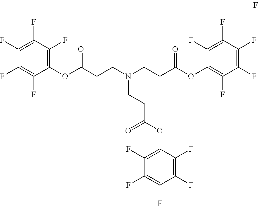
C1(OC(CCN(CCC(OC2=C(F)C(F)=C(F)C(F)=C2F)=O)CCC(OC2=C(F)C(F)=C(F)C(F)=C2F)=O)=O)=C(F)C(F)=C(F)C(F)=C1F
